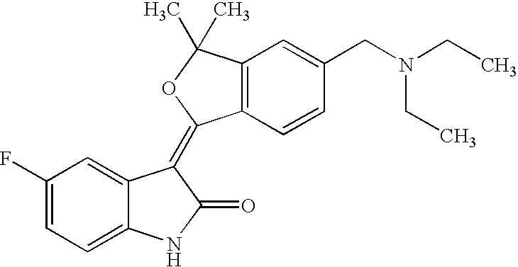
C1(F)=CC=C2C(=C1)C(=C1C3=C(C(C)(C)O1)C=C(CN(CC)CC)C=C3)C(=O)N2
